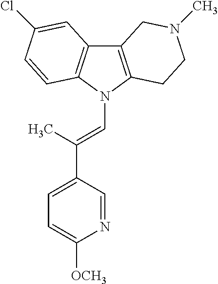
C12=C(N(C=C(C3=CC=C([OCH3])N=C3)C)C3=C1C=C(Cl)C=C3)CCN(C)C2
